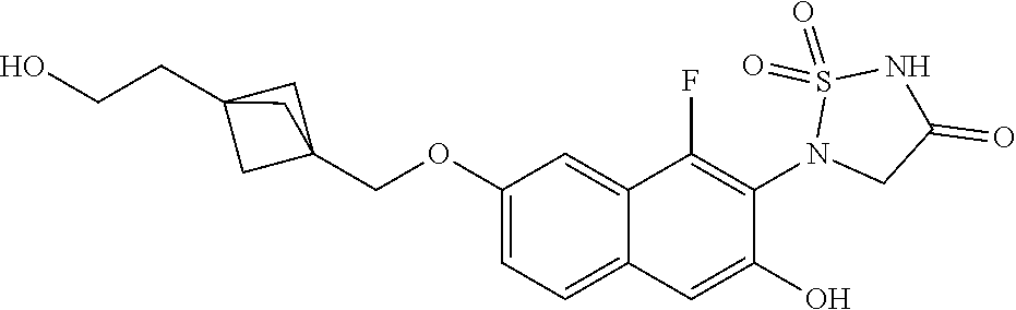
C1(OCC23CC(CCO)(C2)C3)=CC=C2C(=C1)C(F)=C(N1CC(=O)NS1(=O)=O)C(O)=C2
